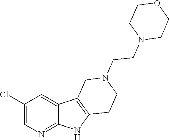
C1=C2C(=NC=C1Cl)NC1=C2CN(CCN2CCOCC2)CC1
